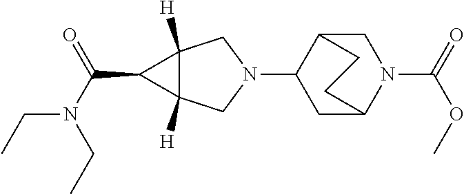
N1(C2CC3N(C(=O)OC)CC2CC3)CC2([H])C([H])(C1)C2C(N(CC)CC)=O
